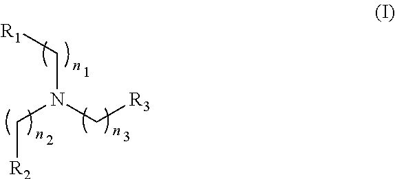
C([R2])N(C[R3])C[R1]
